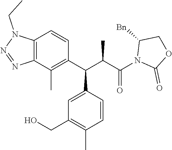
C12=C(C(C)=C(C(C3=CC(CO)=C(C)C=C3)C(C(N3C(=O)OCC3[Bn])=O)C)C=C1)N=NN2CC
